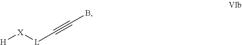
[H][X][L]C#CB
